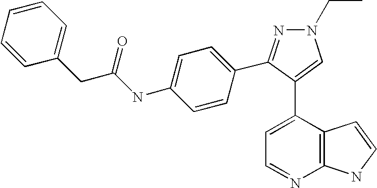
C1=C(C2=CN(CC)N=C2C2=CC=C(NC(=O)CC3=CC=CC=C3)C=C2)C2=C(N=C1)NC=C2
